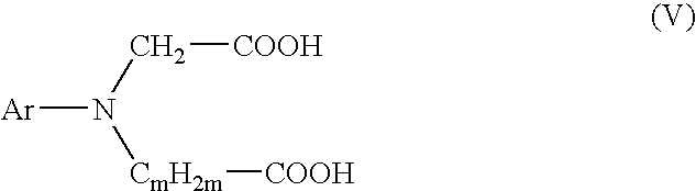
[Ar]N(C[COOH])[CmH2m][COOH]
